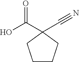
C1(C(O)=O)(C#N)CCCC1
